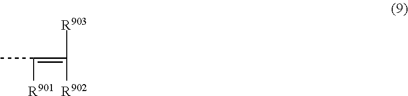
CC(=C([R902])[R903])[R901]
